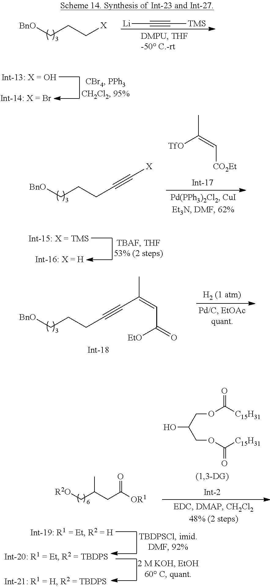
[Li]C#C[TMS].[BnO]CCC[X].C([TfO])(=C[CO2Et])C.[BnO]CCCC#C[X].[BnO]CCCC#CC(=CC(=O)[EtO])C.OC(COC([C15H31])=O)COC([C15H31])=O.[R2O]CC(CC([OR1])=O)C
